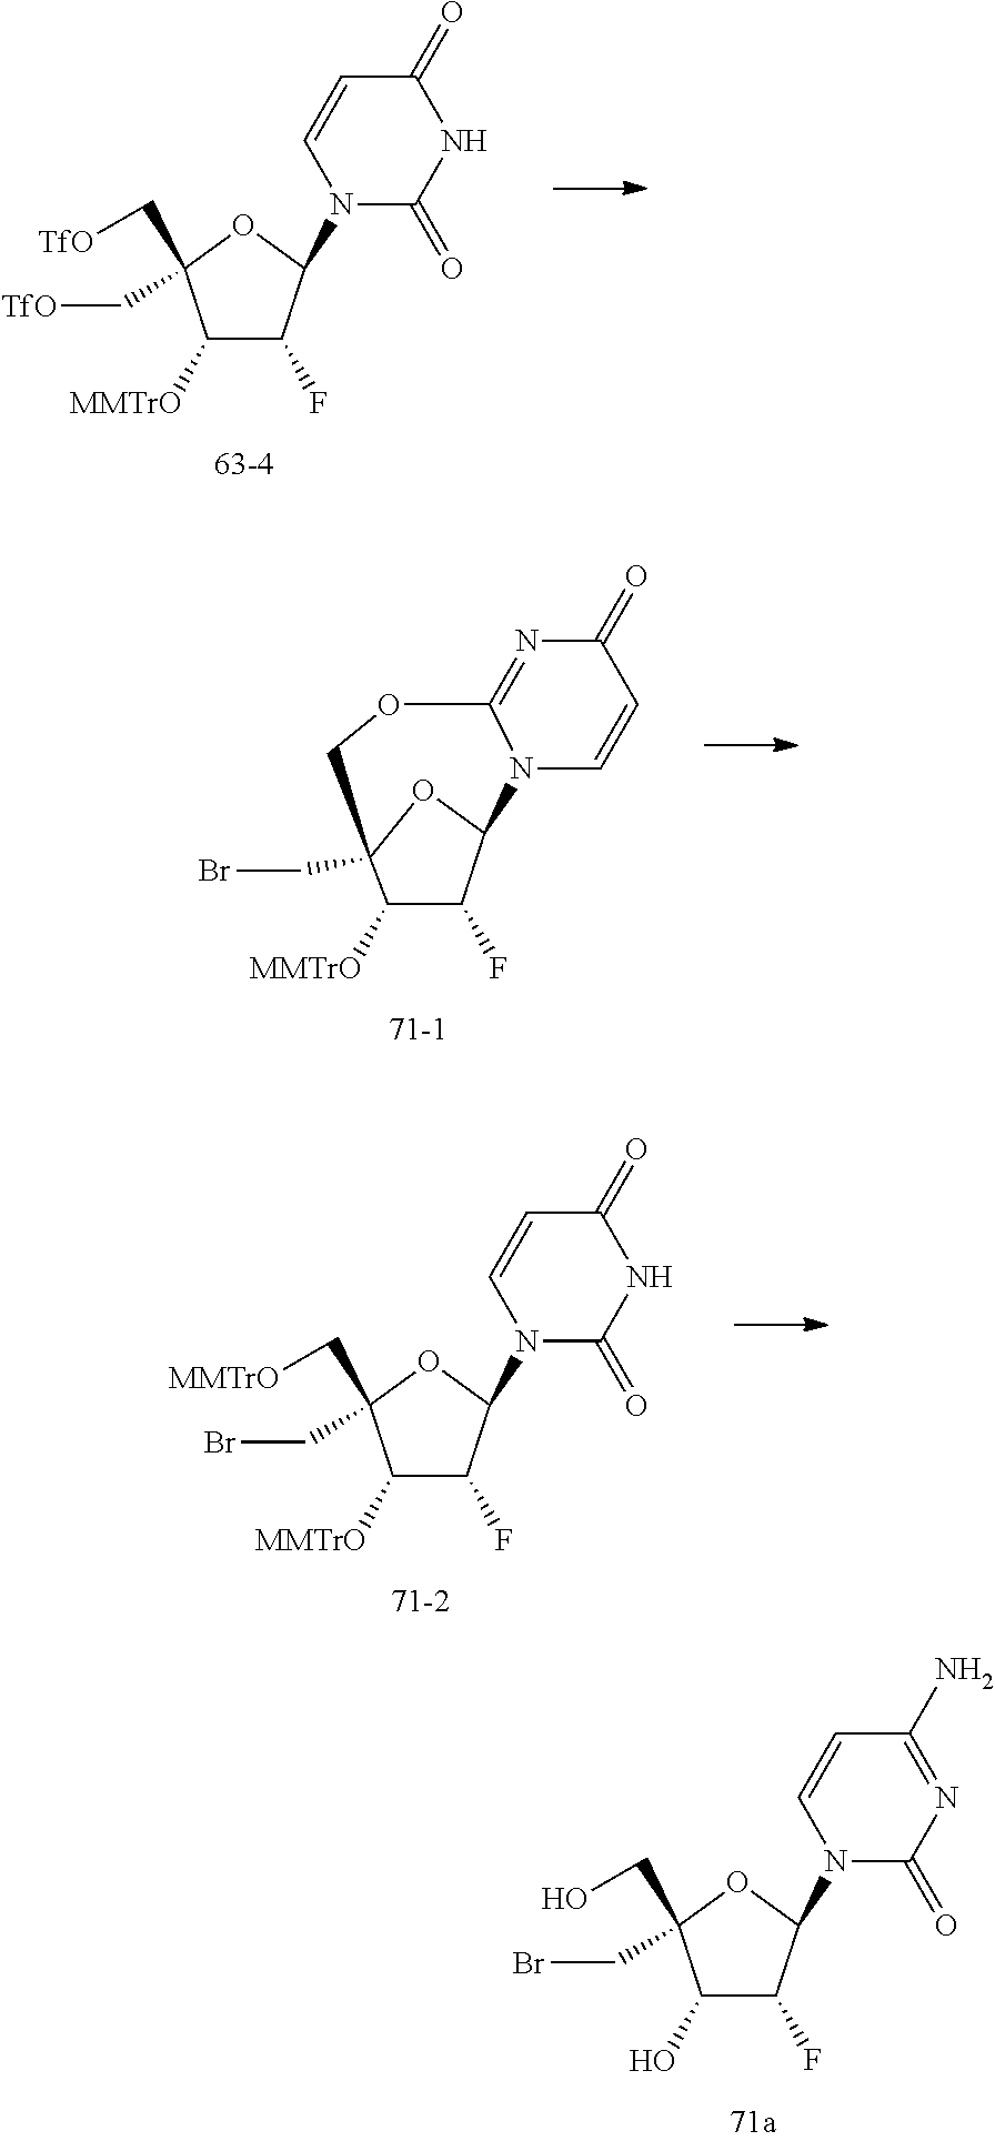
C1([MMTrO])C(F)C(N2C(=O)NC(=O)C=C2)OC1(C[TfO])C[TfO].C1([MMTrO])C(F)C2OC1(CBr)COC1=NC(=O)C=CN21.C1([MMTrO])C(F)C(N2C(=O)NC(=O)C=C2)OC1(C[MMTrO])CBr.C1(O)C(F)C(N2C(=O)N=C(N)C=C2)OC1(CO)CBr
